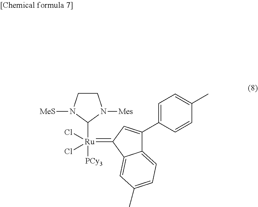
C1CN([MeS])C([Ru](=C2C3=CC(C)=CC=C3C(C3=CC=C(C)C=C3)=C2)([PCy3])(Cl)Cl)N1[Mes]
